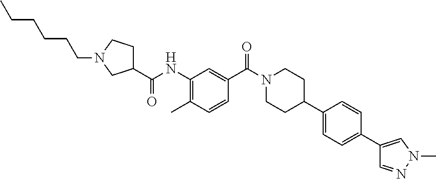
C1C(C(NC2=C(C)C=CC(C(N3CCC(C4=CC=C(C5=CN(C)N=C5)C=C4)CC3)=O)=C2)=O)CN(CCCCCC)C1
